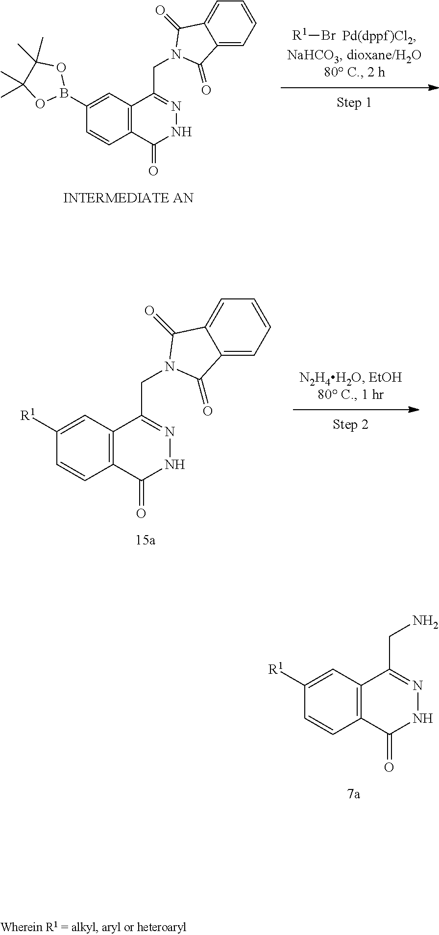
C1=CC2=C(C(CN)=NNC2=O)C=C1[R1].C12=C(C(CN3C(=O)C4=CC=CC=C4C3=O)=NNC1=O)C=C([R1])C=C2.[R1]Br.C12=C(C(CN3C(=O)C4=CC=CC=C4C3=O)=NNC1=O)C=C(B1OC(C)(C)C(C)(C)O1)C=C2
